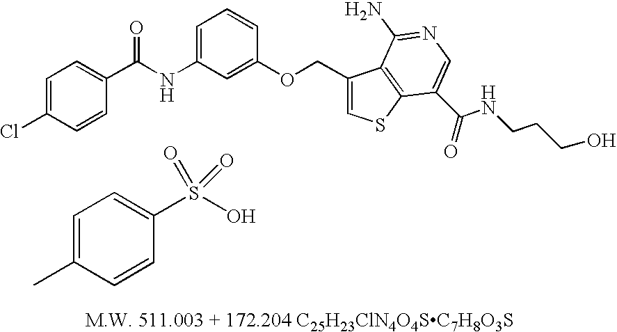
C1(C(NC2=CC=CC(OCC3=CSC4=C3C(N)=NC=C4C(NCCCO)=O)=C2)=O)=CC=C(Cl)C=C1.C1=CC(S(O)(=O)=O)=CC=C1C
